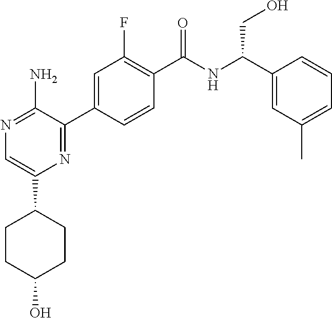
N1=C(N)C(C2=CC(F)=C(C(NC(C3=CC(C)=CC=C3)CO)=O)C=C2)=NC(C2CCC(O)CC2)=C1
